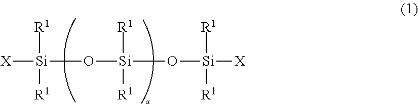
[X][Si]([R1])([R1])O[Si]([R1])([R1])O[Si]([R1])([R1])[X]
